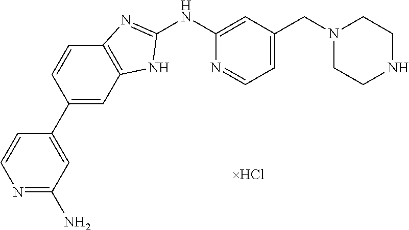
N1=C(N)C=C(C2=CC3=C(C=C2)N=C(NC2=CC(CN4CCNCC4)=CC=N2)N3)C=C1
